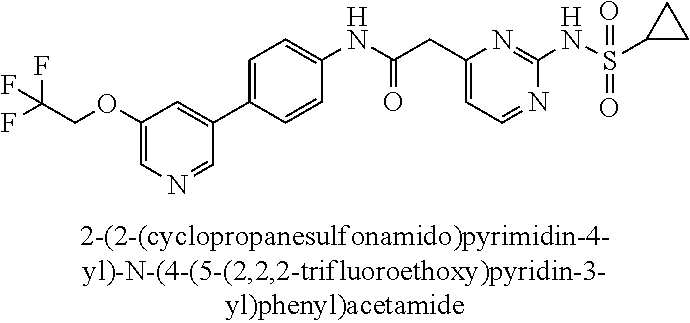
N1=CC=C(CC(NC2=CC=C(C3=CC(OCC(F)(F)F)=CN=C3)C=C2)=O)N=C1NS(=O)(=O)C1CC1
